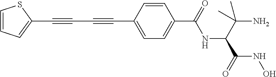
C1(C#CC#CC2=CC=C(C(=O)NC(C(N)(C)C)C(NO)=O)C=C2)=CC=CS1
